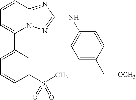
C1=CC2=NC(NC3=CC=C(C[OCH3])C=C3)=NN2C(C2=CC=CC(S(C)(=O)=O)=C2)=C1
